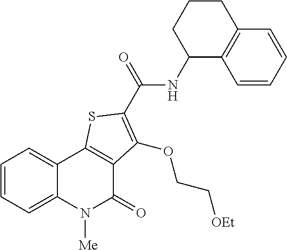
C1=CC=C2C(=C1)C1=C(C(=O)N2[Me])C(OCC[OEt])=C(C(=O)NC2C3=C(CCC2)C=CC=C3)S1
